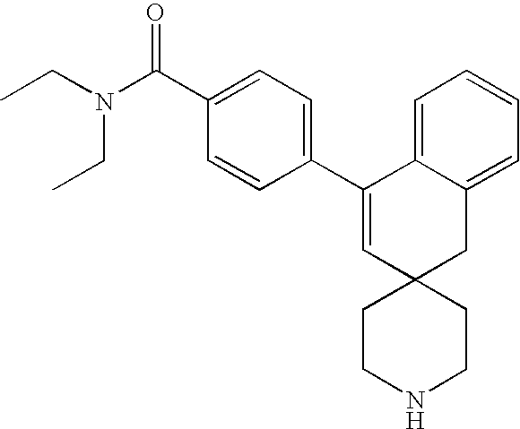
C1(C2=CC3(CC4=CC=CC=C24)CCNCC3)=CC=C(C(N(CC)CC)=O)C=C1
